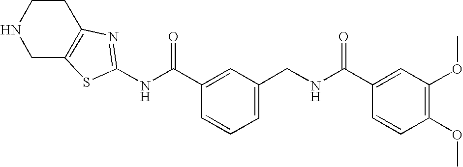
N(C(C1=CC(CNC(C2=CC(OC)=C(OC)C=C2)=O)=CC=C1)=O)C1=NC2=C(CNCC2)S1
